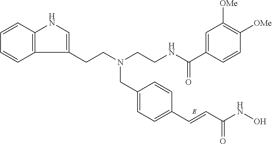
C12=C(C=CC=C1)NC=C2CCN(CC1=CC=C(C=CC(NO)=O)C=C1)CCNC(C1=CC([OMe])=C([OMe])C=C1)=O
